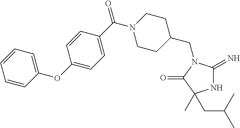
N1C(=N)N(CC2CCN(C(C3=CC=C(OC4=CC=CC=C4)C=C3)=O)CC2)C(=O)C1(CC(C)C)C
